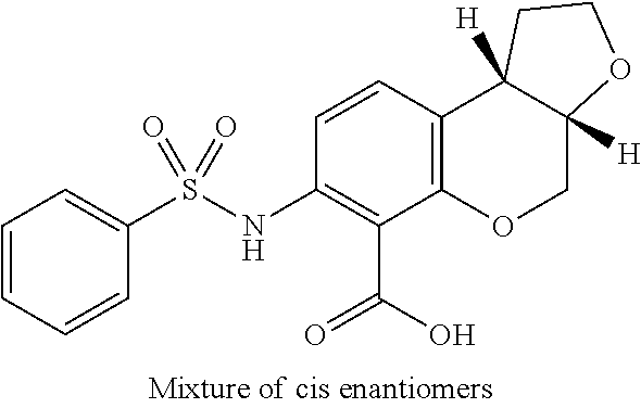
C1(NS(C2=CC=CC=C2)(=O)=O)=C(C(=O)O)C2=C(C=C1)C1([H])C([H])(CO2)OCC1
